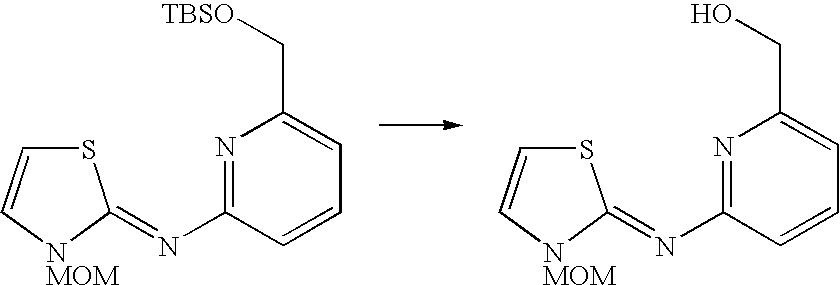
C(C1=CC=CC(N=C2SC=C[NMOM]2)=N1)[TBSO].C(C1=CC=CC(N=C2SC=C[NMOM]2)=N1)O
